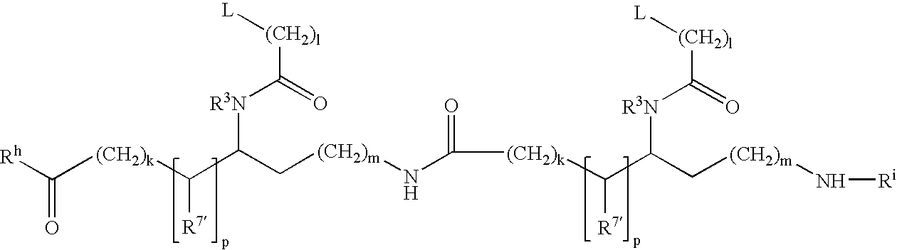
[Rh]C([(CH2)k]C(C(C[(CH2)m]NC(=O)[(CH2)k]C(C(C[(CH2)m]N[Ri])[R3N]C(=O)[(CH2)l][L])[R7])[R3N]C(=O)[(CH2)l][L])[R7])=O
